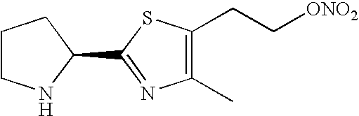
C1CNC(C2=NC(C)=C(CC[ONO2])S2)C1
